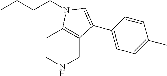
CCCCN1C2=C(CNCC2)C(C2=CC=C(C)C=C2)=C1
